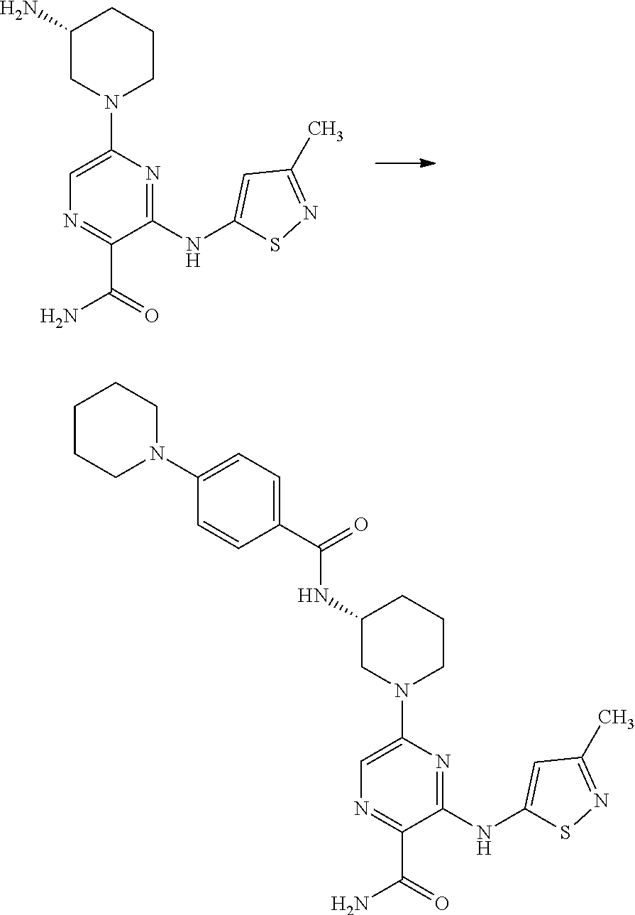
C1(NC2=CC(C)=NS2)=NC(N2CCCC(N)C2)=CN=C1C(N)=O.C1(NC2=CC(C)=NS2)=NC(N2CCCC(NC(C3=CC=C(N4CCCCC4)C=C3)=O)C2)=CN=C1C(N)=O
